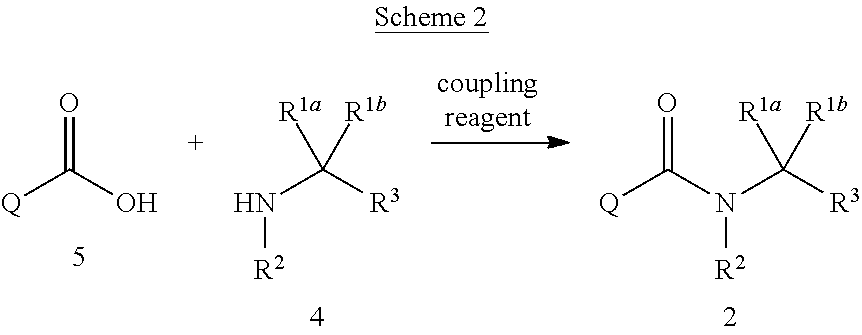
O=C(O)[Q].[R1b]C([R3])(N[R2])[R1a].[R1b]C([R3])(N([R2])C([Q])=O)[R1a]
